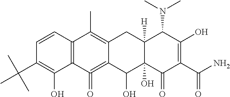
C1=CC2=C(C(O)=C1C(C)(C)C)C(=O)=C1C(=C2C)CC2([H])C(O)(C1O)C(=O)C(C(N)=O)=C(O)C2N(C)C
